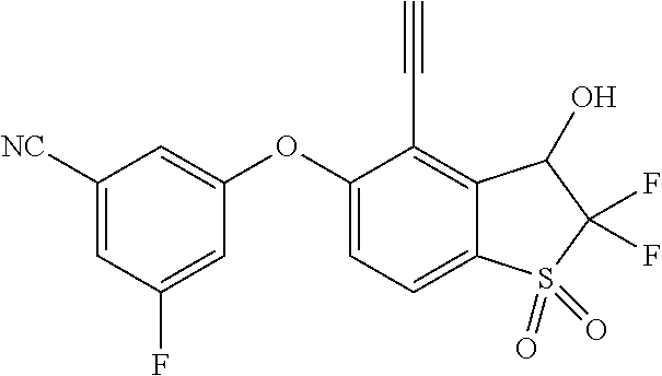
O(C1=CC([NC])=CC(F)=C1)C1=CC=C2C(=C1C#C)C(O)C(F)(F)S2(=O)=O
